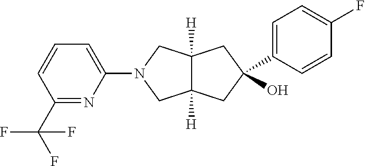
C1(C(F)(F)F)=NC(N2CC3([H])C([H])(C2)CC(O)(C2=CC=C(F)C=C2)C3)=CC=C1
